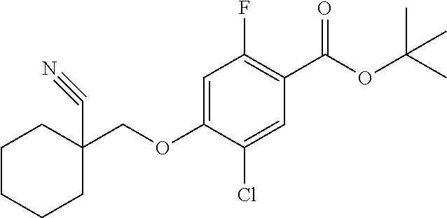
C(OC1=CC(F)=C(C(OC(C)(C)C)=O)C=C1Cl)C1(C#N)CCCCC1
